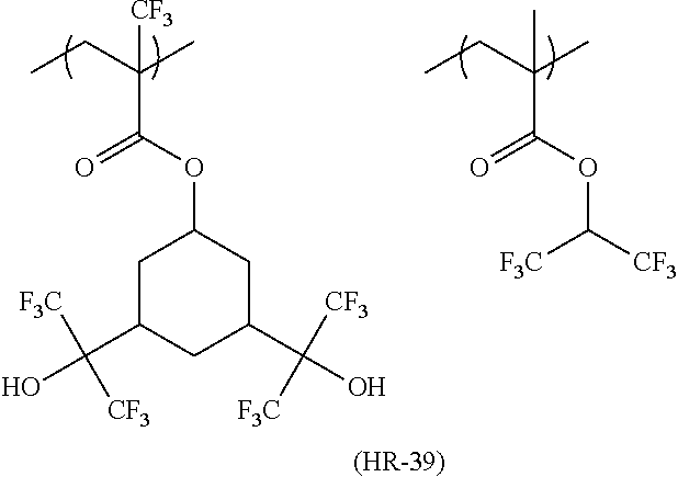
CCC(C)([CF3])C(OC1CC(C(O)([F3C])[CF3])CC(C(O)([CF3])[F3C])C1)=O.[(HR-39)].CCC(C)(C)C(OC([F3C])[CF3])=O
